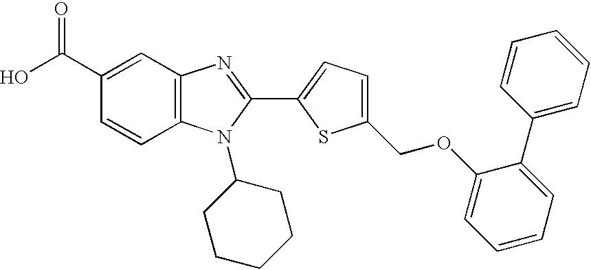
OC(C1=CC2=C(C=C1)N(C1CCCCC1)C(C1=CC=C(COC3=CC=CC=C3C3=CC=CC=C3)S1)=N2)=O
